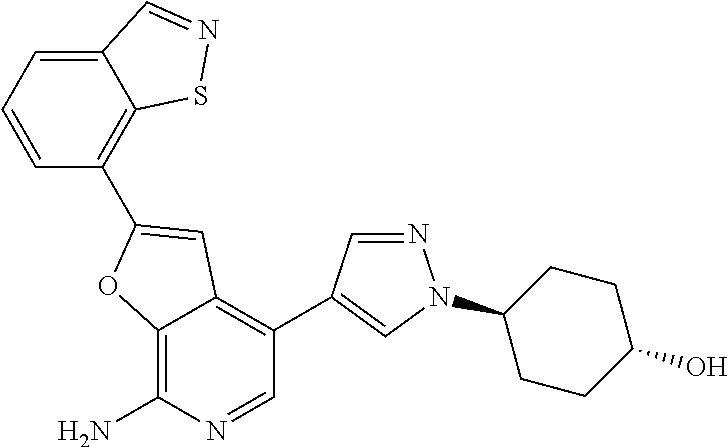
C12=C(N)N=CC(C3=CN(C4CCC(O)CC4)N=C3)=C1C=C(C1=C3C(=CC=C1)C=NS3)O2
